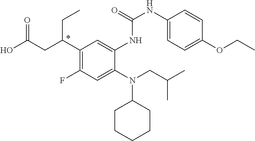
N(C1CCCCC1)(CC(C)C)C1=CC(F)=C(C(CC(O)=O)CC)C=C1NC(=O)NC1=CC=C(OCC)C=C1
